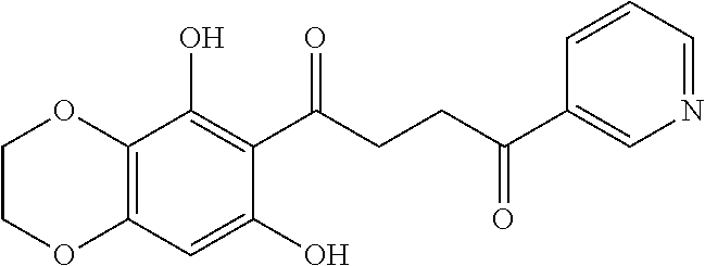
C12=C(C=C(O)C(C(CCC(C3=CN=CC=C3)=O)=O)=C1O)OCCO2
